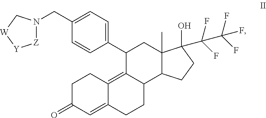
C1C(=O)C=C2C(=C3C(CC2)C2C(C)(CC3C3=CC=C(CN4[Z][Y][W]C4)C=C3)C(O)(C(C(F)(F)F)(F)F)CC2)C1
